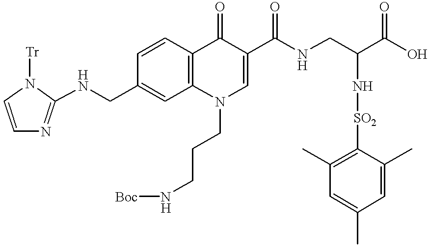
C1=CC2=C(C=C1CNC1=NC=CN1[Tr])N(CCCN[Boc])C=C(C(=O)NCC(N[SO2]C1=C(C)C=C(C)C=C1C)C(=O)O)C2=O
